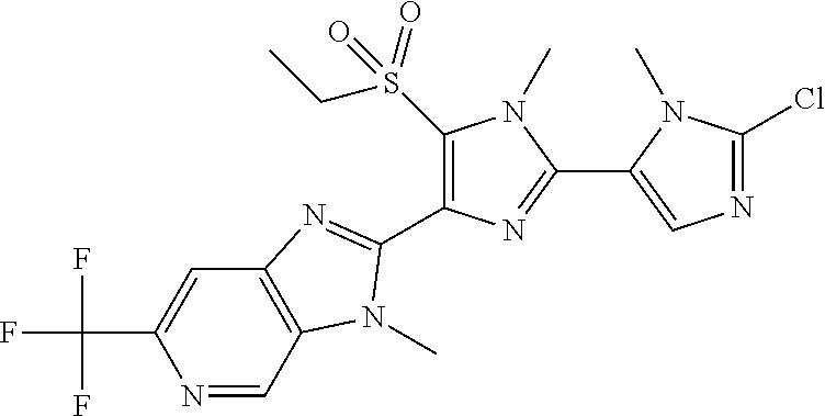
N1=CC2=C(C=C1C(F)(F)F)N=C(C1=C(S(CC)(=O)=O)N(C)C(C3=CN=C(Cl)N3C)=N1)N2C
